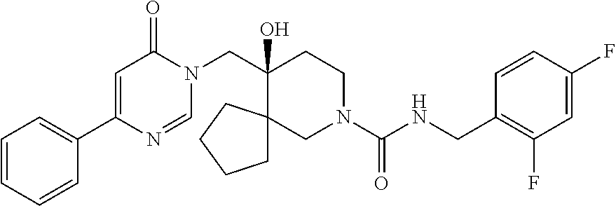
C1=CC=CC(C2=CC(=O)N(CC3(O)CCN(C(=O)NCC4=C(F)C=C(F)C=C4)CC34CCCC4)C=N2)=C1
